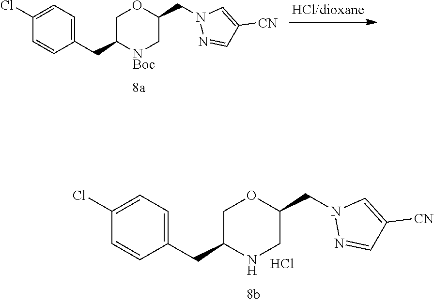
C1(Cl)=CC=C(CC2NCC(CN3N=CC([CN])=C3)OC2)C=C1.Cl.C1(Cl)=CC=C(CC2[NBoc]CC(CN3N=CC([CN])=C3)OC2)C=C1
